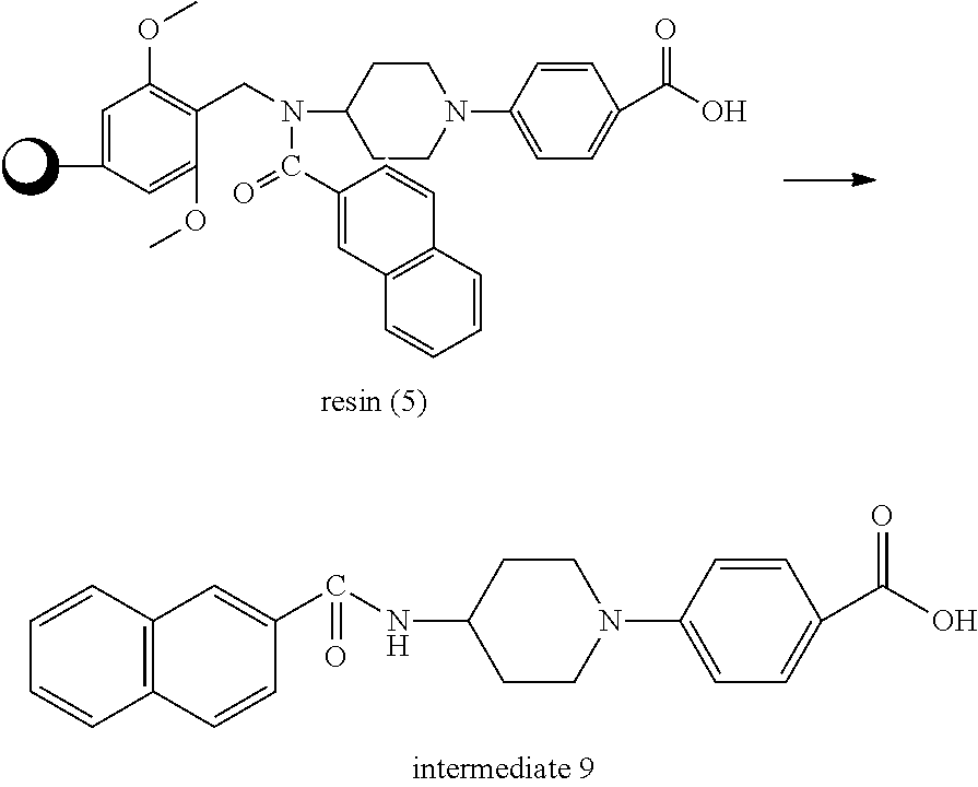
C12=C(C=CC=C1)C=C(C(NC1CCN(C3=CC=C(C(O)=O)C=C3)CC1)=O)C=C2.C1=C(C)C=C(OC)C(CN(C2CCN(C3=CC=C(C(O)=O)C=C3)CC2)C(C2=CC3=C(C=C2)C=CC=C3)=O)=C1OC
